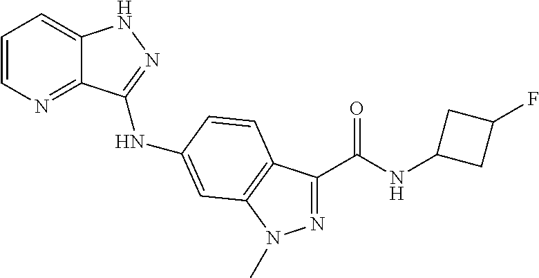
C1=CN=C2C(=C1)NN=C2NC1=CC2=C(C(C(NC3CC(F)C3)=O)=NN2C)C=C1
